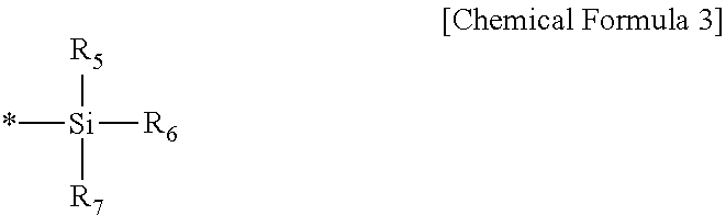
*[Si]([R5])([R7])[R6]
